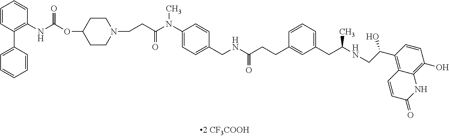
C1=CC(C2=CC=CC=C2)=C(NC(=O)OC2CCN(CCC(N(C3=CC=C(CNC(CCC4=CC(CC(NCC(C5=C6C(=C(O)C=C5)NC(=O)C=C6)O)C)=CC=C4)=O)C=C3)C)=O)CC2)C=C1
